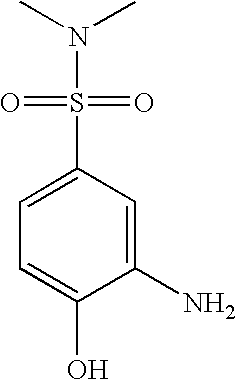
C1(N)=CC(S(N(C)C)(=O)=O)=CC=C1O
